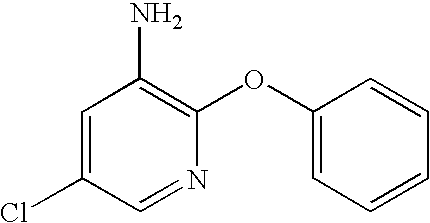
C1=C(Cl)C=NC(OC2=CC=CC=C2)=C1N
